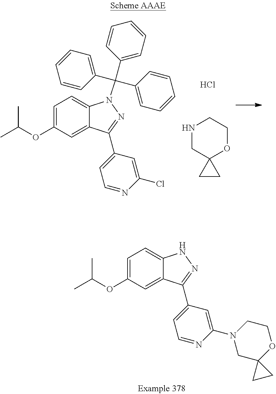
C1=C(OC(C)C)C=C2C(=C1)N(C(C1=CC=CC=C1)(C1=CC=CC=C1)C1=CC=CC=C1)N=C2C1=CC=NC(Cl)=C1.N1CC2(OCC1)CC2.Cl.C1=C(OC(C)C)C=C2C(=C1)NN=C2C1=CC=NC(N2CC3(OCC2)CC3)=C1
